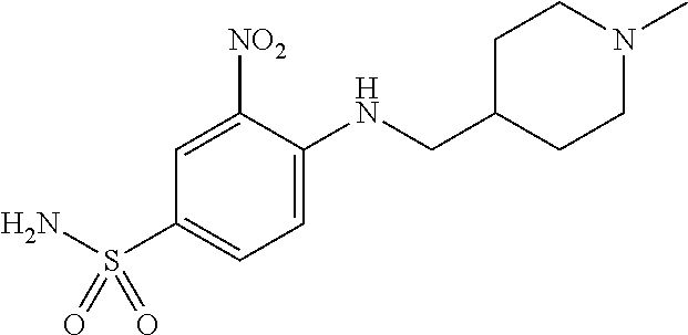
C1=C([NO2])C(NCC2CCN(C)CC2)=CC=C1S(N)(=O)=O
